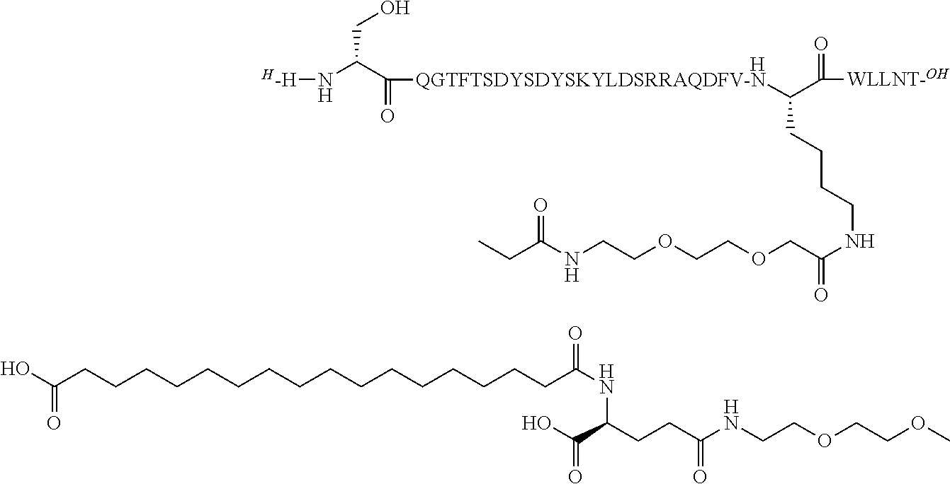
[H].[H-H]NC(C(=O)[QGTFTSDYSDYSKYLDSRRAQDFV-N]C(C(=O)[WLLNT-OH])CCCCNC(COCCOCCNC(=O)CC)=O)CO.N(C(CCC(C(O)=O)NC(=O)CCCCCCCCCCCCCCCCC(O)=O)=O)CCOCCOC
